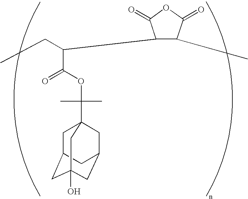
C(C(OC(C)(C)C12CC3CC(O)(CC(C1)C3)C2)=O)(C1C(C)C(=O)OC1=O)CC
